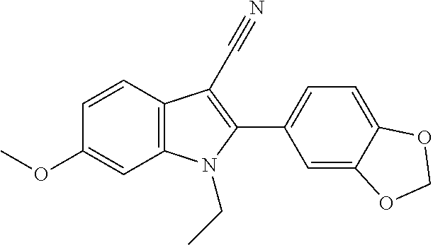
C12=C(N(CC)C(C3=CC=C4C(=C3)OCO4)=C1C#N)C=C(OC)C=C2
